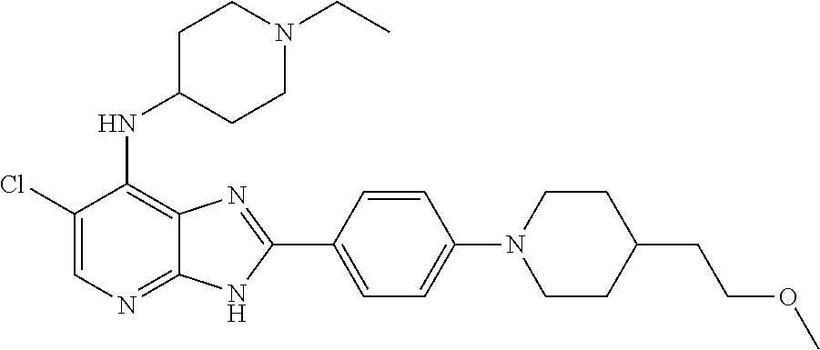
C1(Cl)=CN=C2C(=C1NC1CCN(CC)CC1)N=C(C1=CC=C(N3CCC(CCOC)CC3)C=C1)N2
